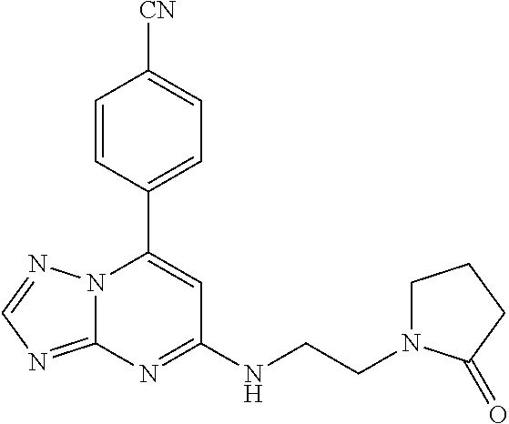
C12=NC=NN1C(C1=CC=C([CN])C=C1)=CC(NCCN1CCCC1=O)=N2
